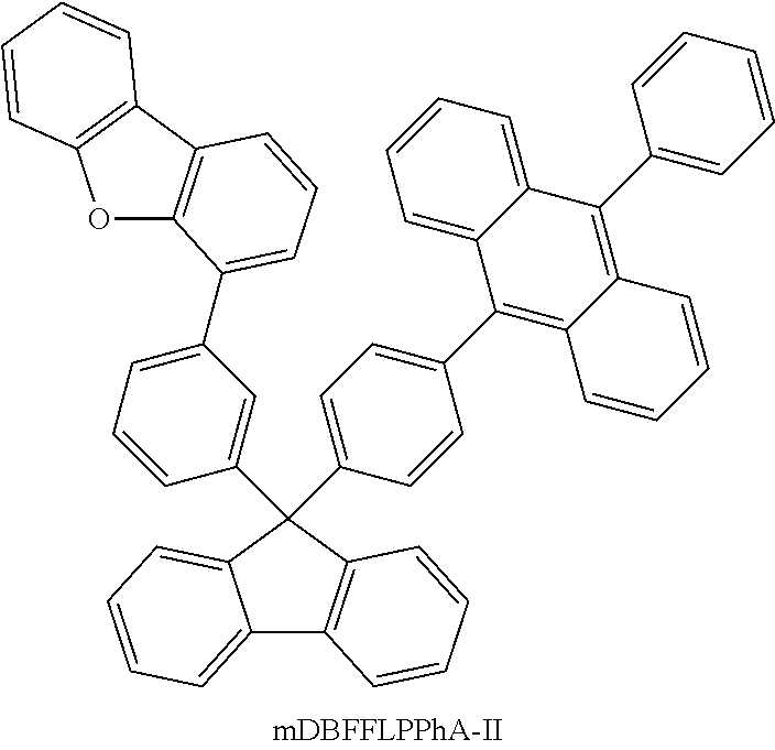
C12=CC=CC=C1C(C1=CC(C3=CC=CC4=C3OC3=C4C=CC=C3)=CC=C1)(C1=CC=C(C3=C4C(=C(C5=CC=CC=C5)C5=CC=CC=C35)C=CC=C4)C=C1)C1=C2C=CC=C1
